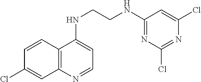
C12=C(N=CC=C1NCCNC1=NC(Cl)=NC(Cl)=C1)C=C(Cl)C=C2
